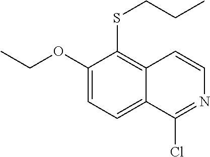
C1(OCC)=CC=C2C(=C1SCCC)C=CN=C2Cl
